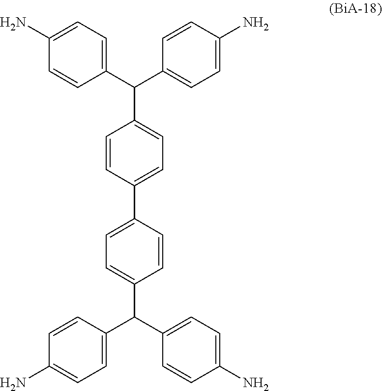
C1=C(C2=CC=C(C(C3=CC=C(N)C=C3)C3=CC=C(N)C=C3)C=C2)C=CC(C(C2=CC=C(N)C=C2)C2=CC=C(N)C=C2)=C1
